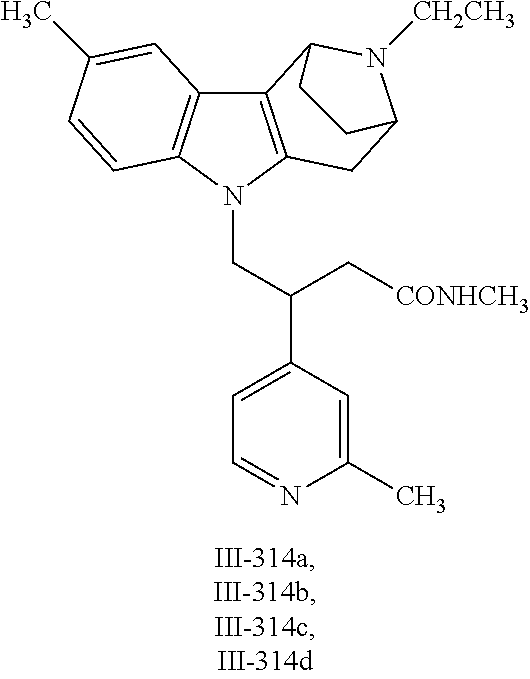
C12=C(N(CC(C3=CC=NC(C)=C3)C[CONHCH3])C3=C1C=C(C)C=C3)CC1N([CH2CH3])C2CC1
